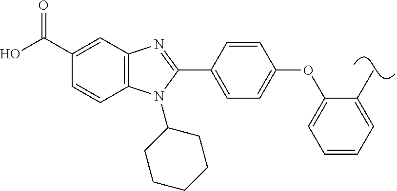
OC(C1=CC2=C(C=C1)N(C1CCCCC1)C(C1=CC=C(OC3=CC=CC=C3C)C=C1)=N2)=O
